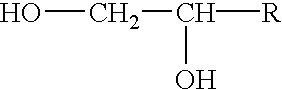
OCC([R])O
